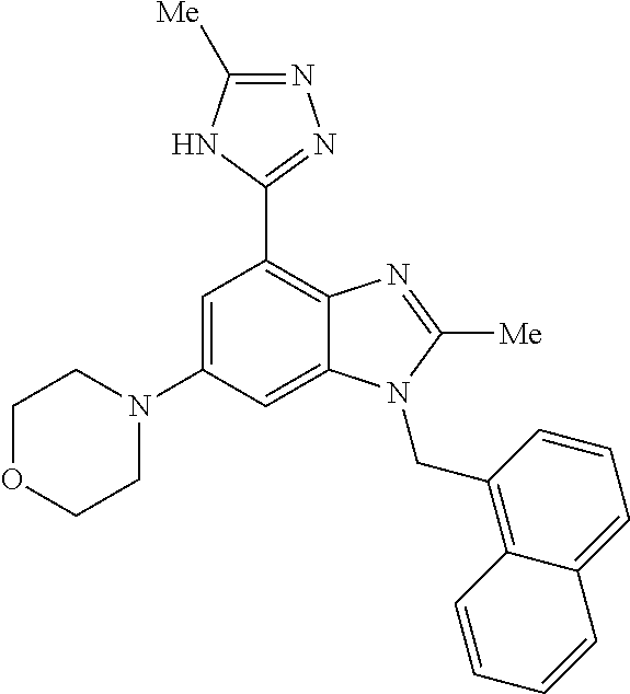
C1OCCN(C2=CC(C3=NN=C([Me])N3)=C3C(=C2)N(CC2=C4C(=CC=C2)C=CC=C4)C([Me])=N3)C1
